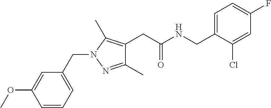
C1=C(CNC(CC2=C(C)N(CC3=CC=CC(OC)=C3)N=C2C)=O)C(Cl)=CC(F)=C1
